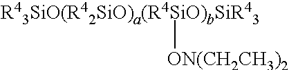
[R43SiO(R42SiO)a(R4SiO)bSiR43][ON(CH2CH3)2]
